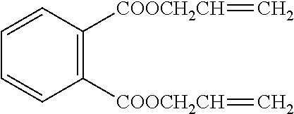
C1([COOCH2CH]=C)=C([COOCH2CH]=C)C=CC=C1
